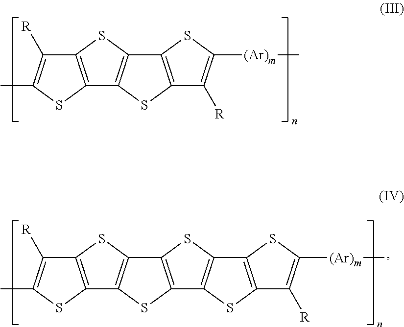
C12=C(SC(C)=C1[R])C1=C(S2)C2=C(S1)C([R])=C([(Ar)m]C)S2.C12=C(SC(C)=C1[R])C1=C(S2)C2=C(S1)C1=C(S2)C2=C(S1)C([R])=C([(Ar)m]C)S2
